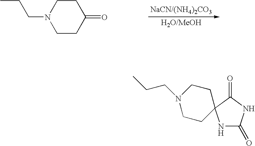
C1CC(=O)CCN1CCC.N1C(=O)NC(=O)C12CCN(CCC)CC2
